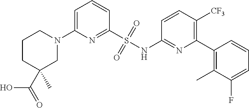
C1CC(C(=O)O)(C)CN(C2=CC=CC(S(NC3=NC(C4=C(C)C(F)=CC=C4)=C([CF3])C=C3)(=O)=O)=N2)C1
